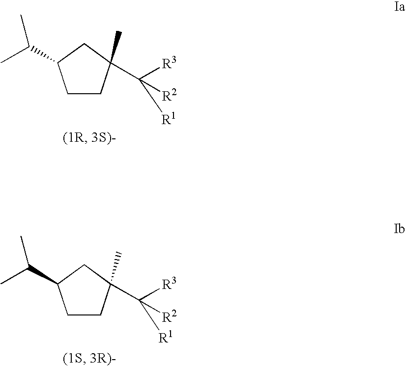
C1CC(C)(C([R3])([R2])[R1])CC1C(C)C.C1CC(C)(C([R3])([R2])[R1])CC1C(C)C
